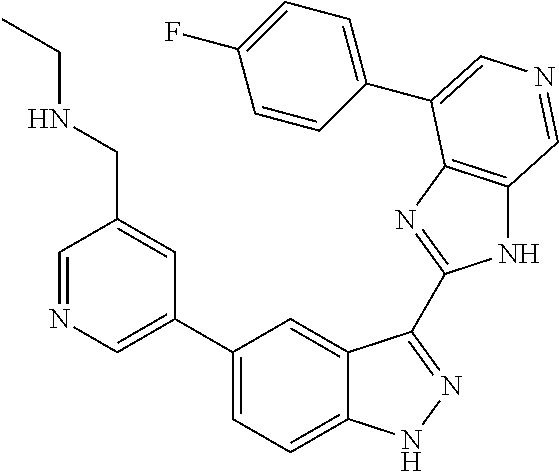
C1(C2=CN=CC(CNCC)=C2)=CC=C2C(=C1)C(C1=NC3=C(N1)C=NC=C3C1=CC=C(F)C=C1)=NN2
